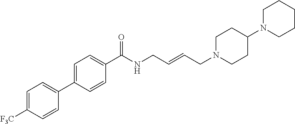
C1(C2=CC=C([F3C])C=C2)=CC=C(C(NCC=CCN2CCC(N3CCCCC3)CC2)=O)C=C1
